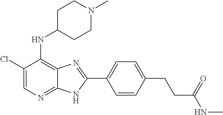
C1(Cl)=CN=C2C(=C1NC1CCN(C)CC1)N=C(C1=CC=C(CCC(NC)=O)C=C1)N2
